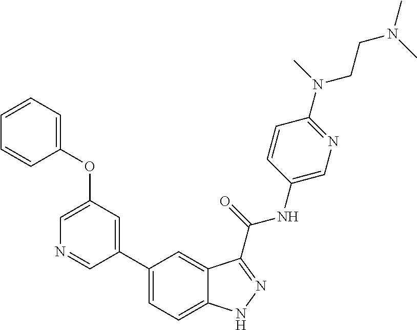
C1(OC2=CC=CC=C2)=CN=CC(C2=CC=C3C(=C2)C(C(NC2=CN=C(N(CCN(C)C)C)C=C2)=O)=NN3)=C1
